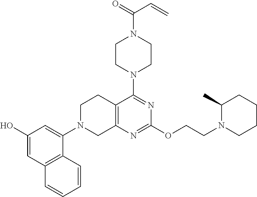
C12=C(N=C(OCCN3CCCCC3C)N=C1N1CCN(C(=O)C=C)CC1)CN(C1=CC(O)=CC3=C1C=CC=C3)CC2
